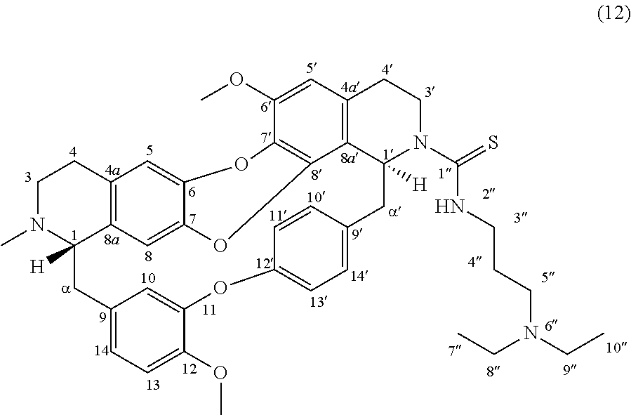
C1N(C)C2([H])C3=C(C1)C=C1C(=C3)OC3=C(O1)C(OC)=CC1=C3C([H])(CC3=CC=C(OC4=CC(=CC=C4OC)C2)C=C3)N(C(=S)NCCCN(CC)CC)CC1
